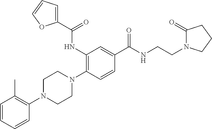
C1=CC=CC(N2CCN(C3=C(NC(=O)C4=CC=CO4)C=C(C(=O)NCCN4C(=O)CCC4)C=C3)CC2)=C1C
